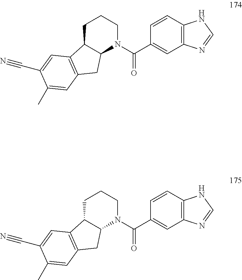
C1C2C(N(C(C3=CC4=C(C=C3)NC=N4)=O)CC1)CC1=C2C=C(C#N)C(C)=C1.C1C2C(N(C(C3=CC4=C(C=C3)NC=N4)=O)CC1)CC1=C2C=C(C#N)C(C)=C1
